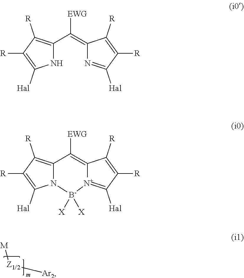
[M][Z1/2][Ar2].[EWG]C(=C1N=C([Hal])C([R])=C1[R])C1=C([R])C([R])=C([Hal])N1.[EWG]C1=C2[N+](=C([Hal])C([R])=C2[R])[B-]([X])([X])N2C1=C([R])C([R])=C2[Hal]
